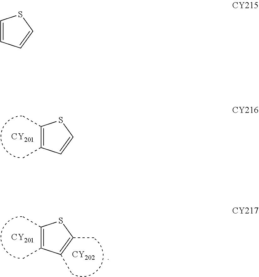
C1=CC=CS1.[CY201].C1(C)=C(C)C=CS1.[CY201].[CY202].C1(C)=C(C)C(C)=C(C)S1
